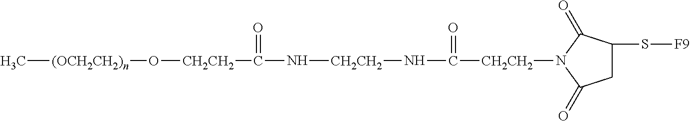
[(OCH2CH2)n](C)O[CH2CH2]C(N[CH2CH2]NC([CH2CH2]N1C(=O)C(S[F9])CC1=O)=O)=O
